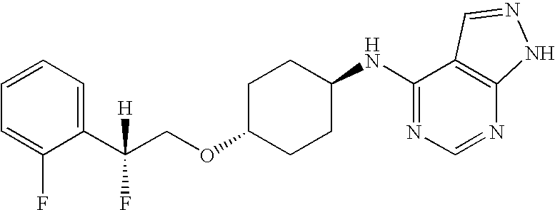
C1=CC=C(C(COC2CCC(NC3=NC=NC4=C3C=NN4)CC2)(F)[H])C(F)=C1
